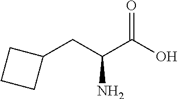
C1C(CC(C(O)=O)N)CC1
